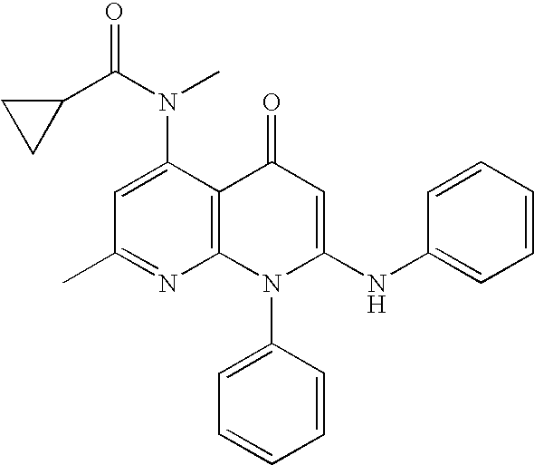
C1(C)=NC2=C(C(N(C(C3CC3)=O)C)=C1)C(=O)C=C(NC1=CC=CC=C1)N2C1=CC=CC=C1
